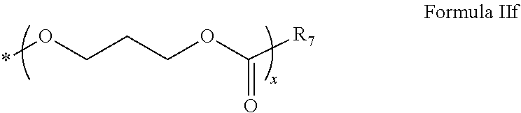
C(=O)(OCCCO*)[R7]
